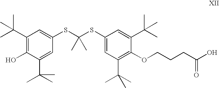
C1(C(C)(C)C)=C(O)C(C(C)(C)C)=CC(SC(SC2=CC(C(C)(C)C)=C(OCCCC(O)=O)C(C(C)(C)C)=C2)(C)C)=C1
